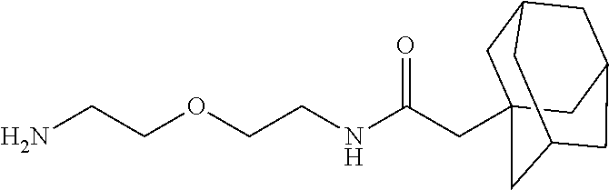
NCCOCCNC(CC12CC3CC(CC(C1)C3)C2)=O
